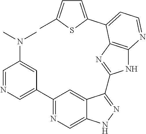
C1=NC=C(C2=NC=C3C(=C2)C(C2=NC4=C(N2)N=CC=C4C2=CC=C(C)S2)=NN3)C=C1N(C)C
